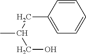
C(CO)(CC1=CC=CC=C1)C
